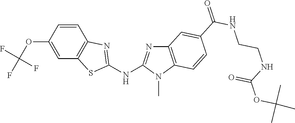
O(C1=CC2=C(C=C1)N=C(NC1=NC3=C(N1C)C=CC(C(NCCNC(=O)OC(C)(C)C)=O)=C3)S2)C(F)(F)F
